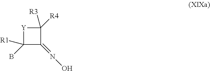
[Y]1C(B)([R1])C(=NO)C1([R4])[R3]
